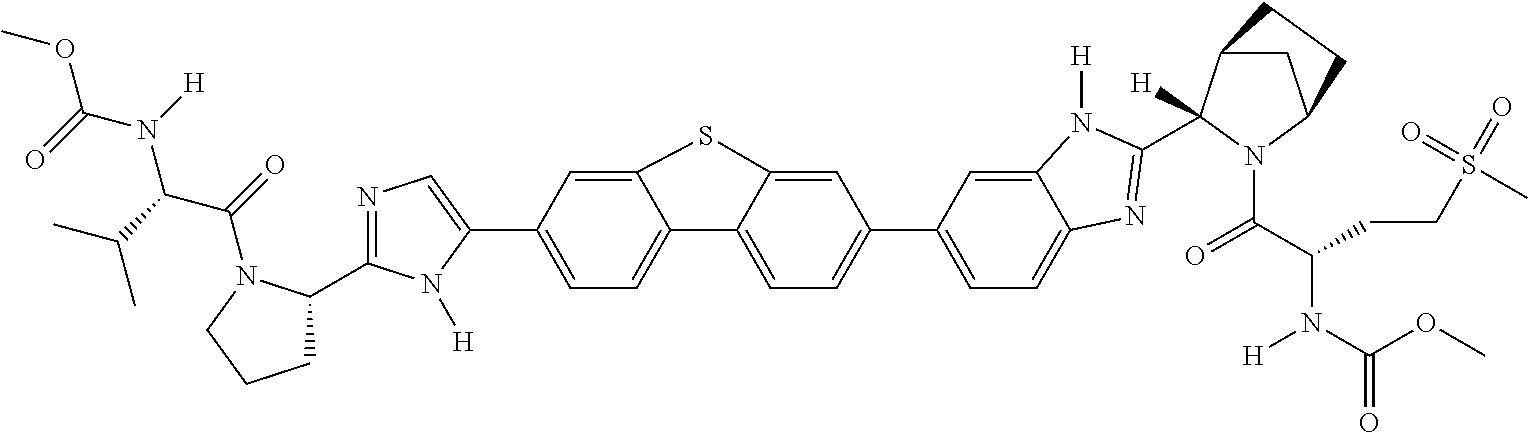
C1=C2C(=CC=C1C1=CN=C(C3CCCN3C(=O)C(C(C)C)N([H])C(=O)OC)N1[H])C1=CC=C(C3=CC=C4C(=C3)N([H])C(C3([H])C5CC(N3C(C(CCS(=O)(=O)C)N(C(OC)=O)[H])=O)CC5)=N4)C=C1S2
